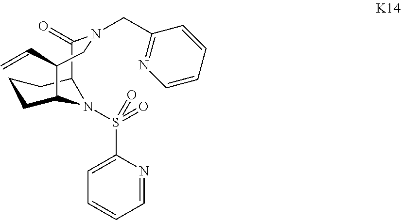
C1=NC(S(=O)(=O)N2C3CCCC2C(=O)N(CC2=NC=CC=C2)CC3C=C)=CC=C1
